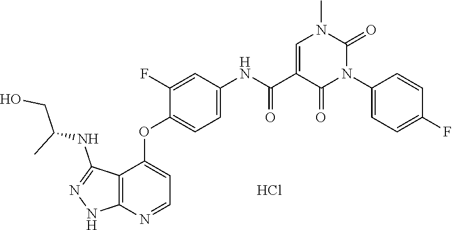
CN1C=C(C(=O)NC2=CC=C(OC3=CC=NC4=C3C(NC(CO)C)=NN4)C(F)=C2)C(=O)N(C2=CC=C(F)C=C2)C1=O.Cl
